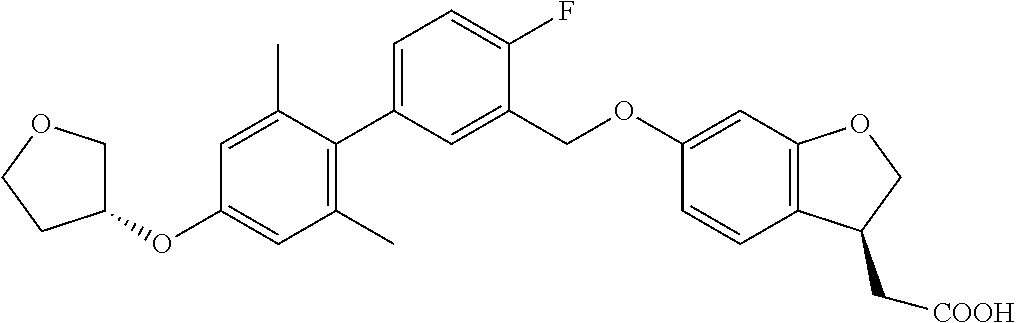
C1(C)=C(C2=CC=C(F)C(COC3=CC4=C(C=C3)C(C[COOH])CO4)=C2)C(C)=CC(OC2COCC2)=C1
